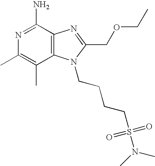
CC1=C(C)C2=C(C(N)=N1)N=C(COCC)N2CCCCS(=O)(=O)N(C)C
